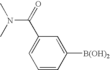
C1=CC([B(OH)2])=CC(C(=O)N(C)C)=C1
